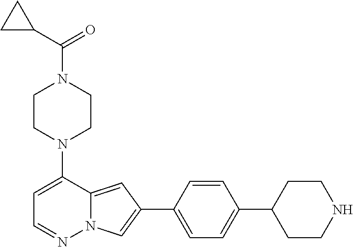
C1CN(C2=CC=NN3C2=CC(C2=CC=C(C4CCNCC4)C=C2)=C3)CCN1C(C1CC1)=O
